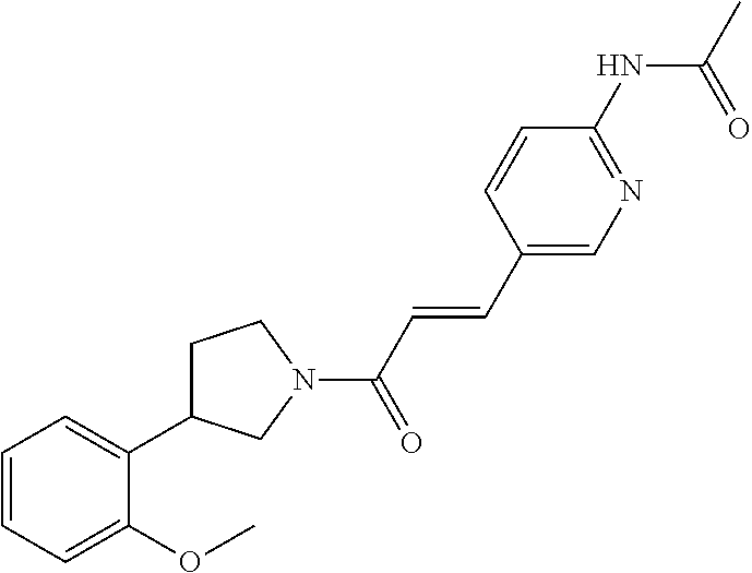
C1=CC=C(OC)C(C2CCN(C(C=CC3=CN=C(NC(=O)C)C=C3)=O)C2)=C1
